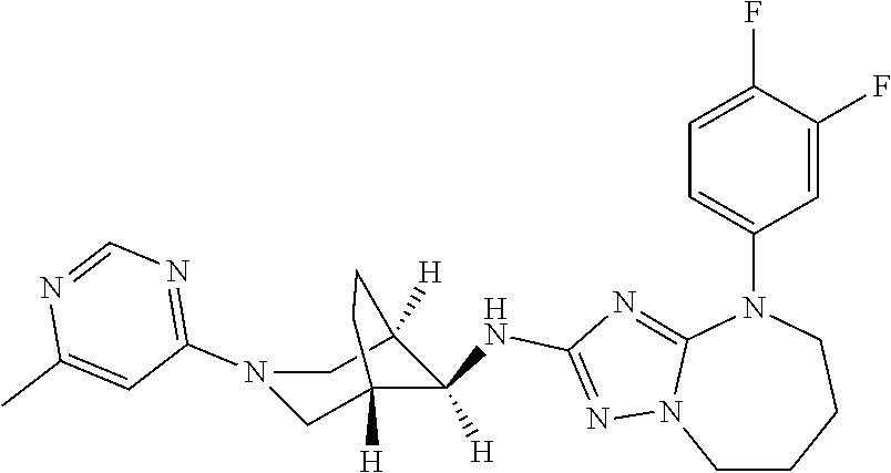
C1CCCN(C2=CC=C(F)C(F)=C2)C2=NC(NC3([H])C4([H])CN(C5=NC=NC(C)=C5)CC3([H])CC4)=NN12
